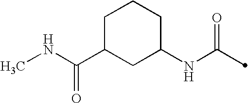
C1(NC(=O)C)CCCC(C(NC)=O)C1
